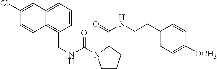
C1(C(=O)NCCC2=CC=C([OCH3])C=C2)N(C(=O)NCC2=C3C(=CC=C2)C=C(Cl)C=C3)CCC1
